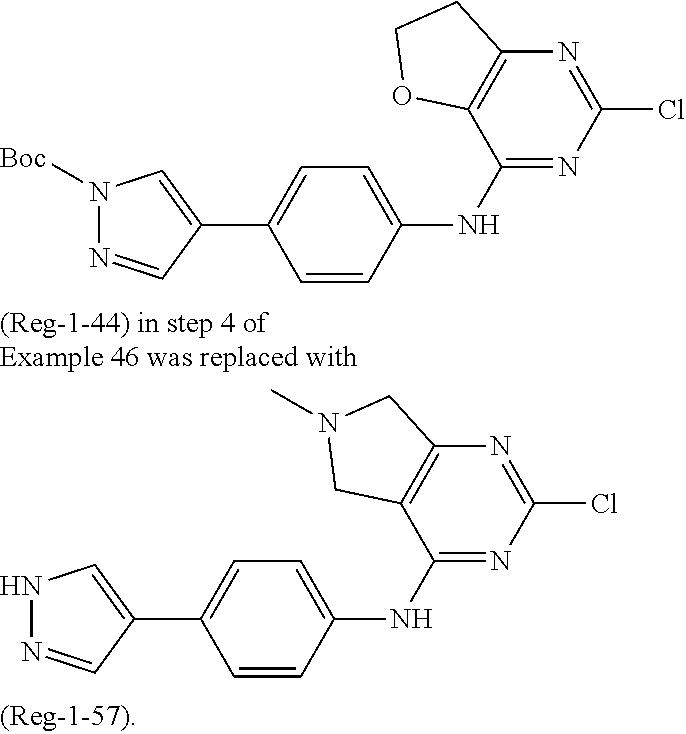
C1(NC2=CC=C(C3=CN([Boc])N=C3)C=C2)=NC(Cl)=NC2=C1OCC2.C1(NC2=CC=C(C3=CNN=C3)C=C2)=NC(Cl)=NC2=C1CN(C)C2
